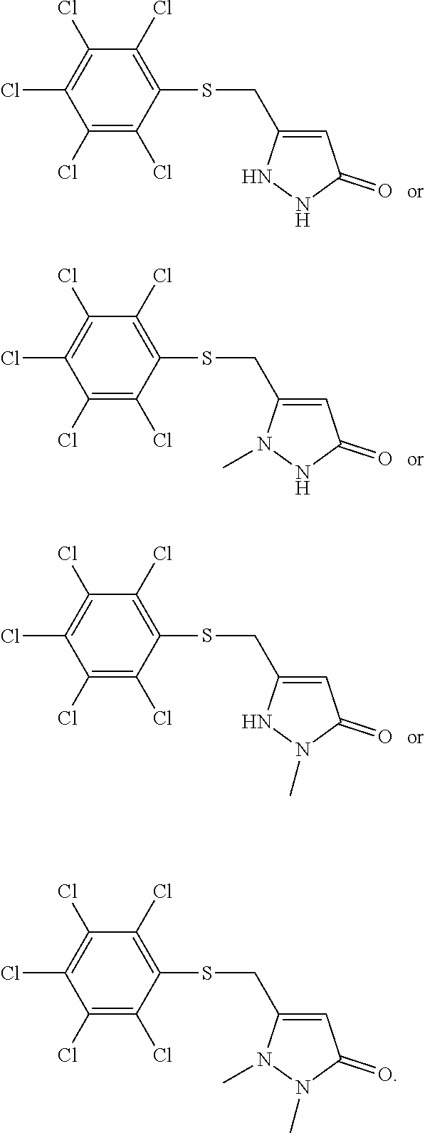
C1(CSC2=C(Cl)C(Cl)=C(Cl)C(Cl)=C2Cl)=CC(=O)NN1.C1(CSC2=C(Cl)C(Cl)=C(Cl)C(Cl)=C2Cl)=CC(=O)NN1C.C1(CSC2=C(Cl)C(Cl)=C(Cl)C(Cl)=C2Cl)=CC(=O)N(C)N1.C1(CSC2=C(Cl)C(Cl)=C(Cl)C(Cl)=C2Cl)=CC(=O)N(C)N1C
